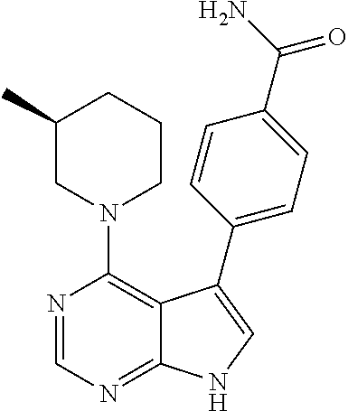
N1(C2=C3C(=NC=N2)NC=C3C2=CC=C(C(N)=O)C=C2)CCCC(C)C1
